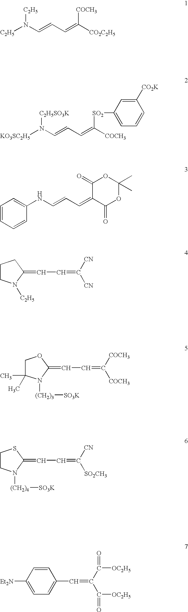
[C2H5]N(C=CC=C([CO2C2H5])[COCH3])[C2H5].[KO3SC2H5]N(C=CC=C([COCH3])[SO2]C1=CC=CC([CO2K])=C1)[C2H5SO3K].C1=CC=CC(NC=CC=C2C(=O)OC(C)(C)OC2=O)=C1.C1CN([C2H5])C(=CC=C([CN])[CN])C1.C1C(C)(C)N([(CH2)3][SO3K])C(=CC=C([COCH3])[COCH3])O1.C1CN([(CH2)4][SO3K])C(=CC=C([SO2CH3])[CN])S1.C1=CC([Et2N])=CC=C1C=C(C(=O)[OC2H5])C(=O)[OC2H5]
